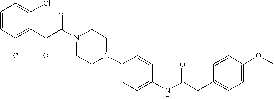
C1=CC(Cl)=C(C(C(N2CCN(C3=CC=C(NC(CC4=CC=C(OC)C=C4)=O)C=C3)CC2)=O)=O)C(Cl)=C1
